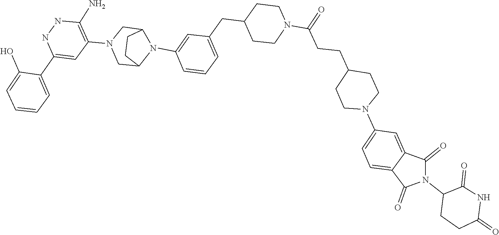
N1(C2CCC(=O)NC2=O)C(=O)C2=CC(N3CCC(CCC(N4CCC(CC5=CC=CC(N6C7CN(C8=C(N)NNC(C9=CC=CC=C9O)=C8)CC6CC7)=C5)CC4)=O)CC3)=CC=C2C1=O
